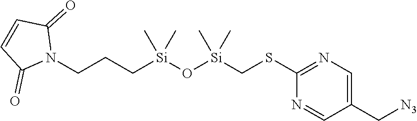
C(CC[Si](O[Si](CSC1=NC=C(C[N3])C=N1)(C)C)(C)C)N1C(=O)C=CC1=O
